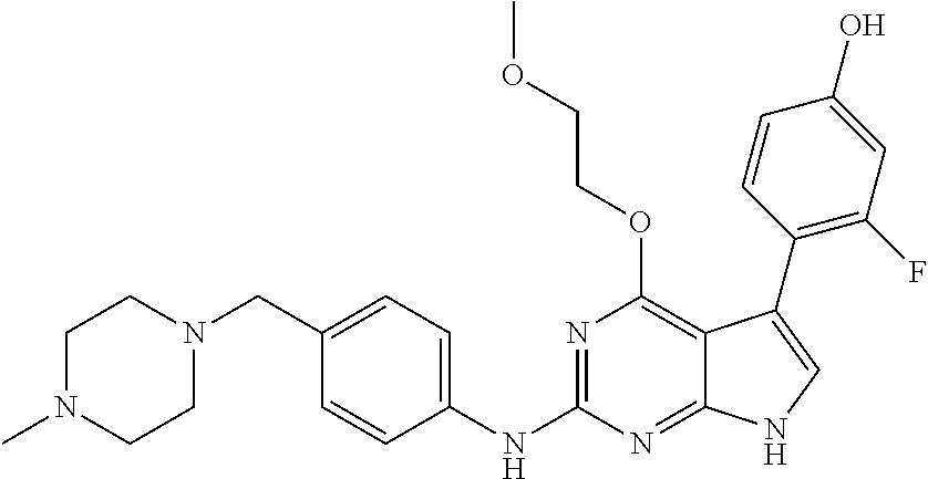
C1N(C)CCN(CC2=CC=C(NC3=NC(OCCOC)=C4C(=N3)NC=C4C3=C(F)C=C(O)C=C3)C=C2)C1
